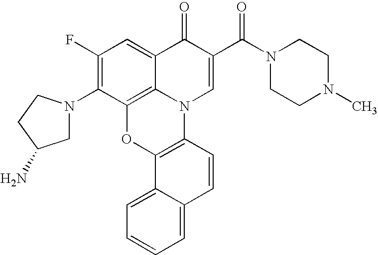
C1(F)=C(N2CC(N)CC2)C2=C3C(=C1)C(=O)C(C(N1CCN(C)CC1)=O)=CN3C1=C(O2)C2=CC=CC=C2C=C1
